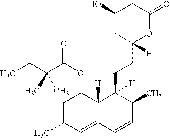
C1C(C)C=C2C([H])(C1OC(=O)C(CC)(C)C)C(CCC1([H])OC(=O)CC(O)C1)([H])C(C)C=C2
